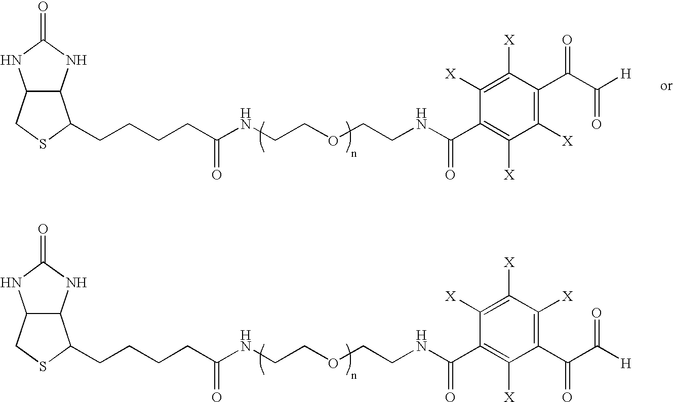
C12C(NC(=O)N1)C(CCCCC(NCCOCCNC(C1=C([X])C([X])=C(C(C([H])=O)=O)C([X])=C1[X])=O)=O)SC2.C12C(NC(=O)N1)C(CCCCC(NCCOCCNC(C1=C([X])C(C(C([H])=O)=O)=C([X])C([X])=C1[X])=O)=O)SC2
